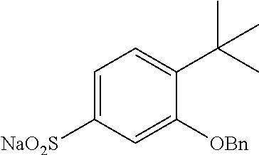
C1=C([NaO2S])C=C([OBn])C(C(C)(C)C)=C1
